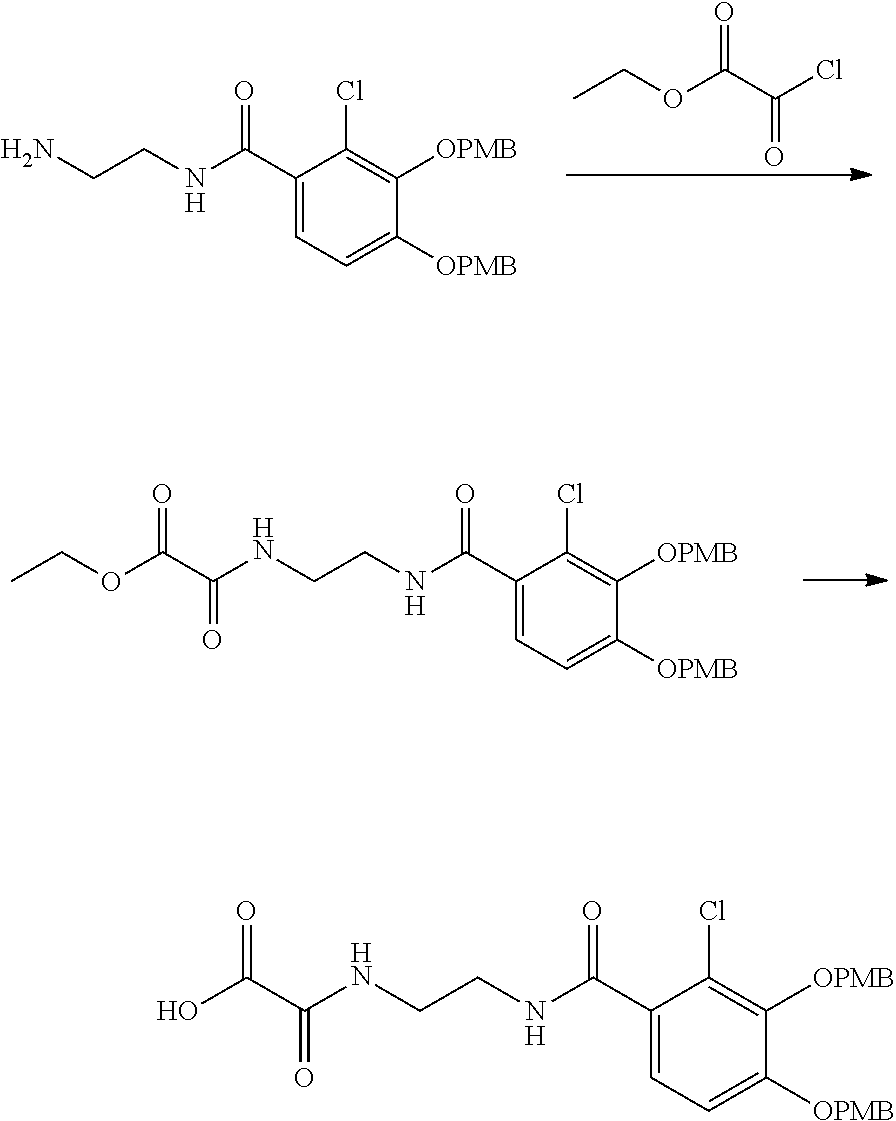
O(CC)C(C(=O)Cl)=O.C1(C(NCCN)=O)=CC=C([OPMB])C([OPMB])=C1Cl.O(CC)C(C(=O)NCCNC(C1=CC=C([OPMB])C([OPMB])=C1Cl)=O)=O.C(CNC(C(O)=O)=O)NC(C1=CC=C([OPMB])C([OPMB])=C1Cl)=O
